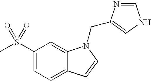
C1(S(C)(=O)=O)=CC=C2C(=C1)N(CC1=CNC=N1)C=C2
